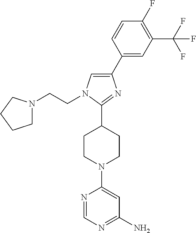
C1(C2=CN(CCN3CCCC3)C(C3CCN(C4=CC(N)=NC=N4)CC3)=N2)=CC(C(F)(F)F)=C(F)C=C1
